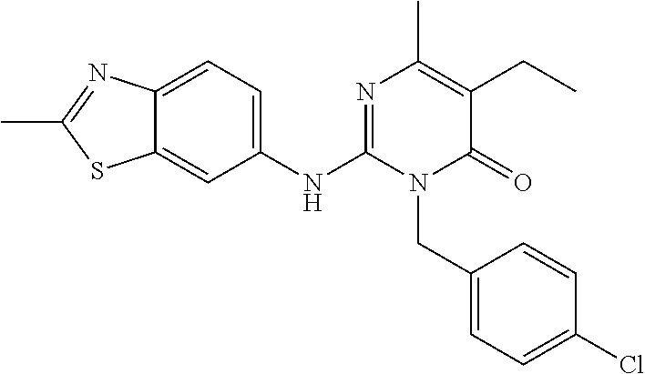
C1(NC2=NC(C)=C(CC)C(=O)N2CC2=CC=C(Cl)C=C2)=CC=C2C(=C1)SC(C)=N2
